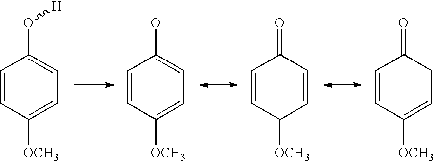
C1=CC([OCH3])=CC=C1O[H].C1=CC([OCH3])=CC=C1O.C1=CC([OCH3])C=CC1=O.C1=CC([OCH3])=CCC1=O
